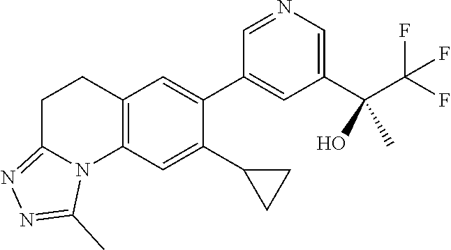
C12=C(C=C(C3CC3)C(C3=CC(C(C(F)(F)F)(O)C)=CN=C3)=C1)N1C(=NN=C1C)CC2
